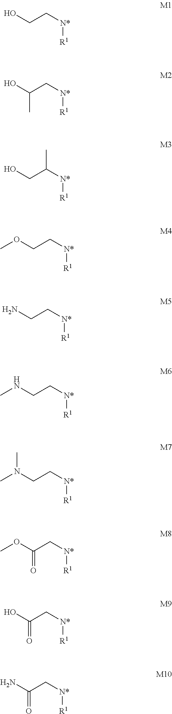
OCC[N*][R1].OC(C[N*][R1])C.COCC[N*][R1].CNCC[N*][R1].CN(CC[N*][R1])C.COC(C[N*][R1])=O.OCC([N*][R1])C.NCC[N*][R1].OC(C[N*][R1])=O.NC(C[N*][R1])=O
